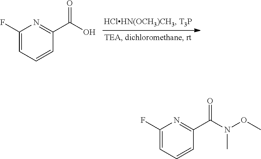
C1(F)=CC=CC(C(O)=O)=N1.C1(F)=CC=CC(C(N(OC)C)=O)=N1
